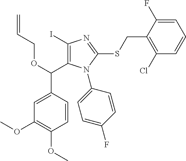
C1(I)=C(C(OCC=C)C2=CC(OC)=C(OC)C=C2)N(C2=CC=C(F)C=C2)C(SCC2=C(Cl)C=CC=C2F)=N1
